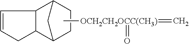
C12C3C(C(C1)CC2)C=CC3.C[OCH2CH2OCC(CH3)](=O)=C
